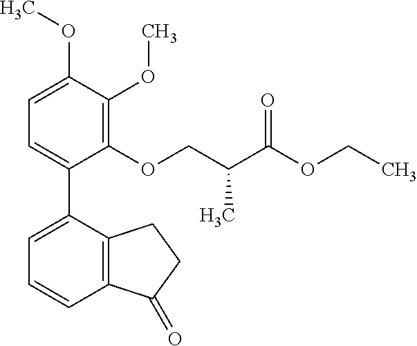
C1=C(OC)C(OC)=C(OCC(C(OCC)=O)C)C(C2=CC=CC3=C2CCC3=O)=C1
